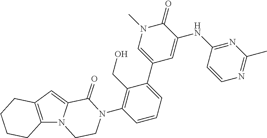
C12=C(C=C3N1CCN(C1=C(CO)C(C4=CN(C)C(=O)C(NC5=NC(C)=NC=C5)=C4)=CC=C1)C3=O)CCCC2
